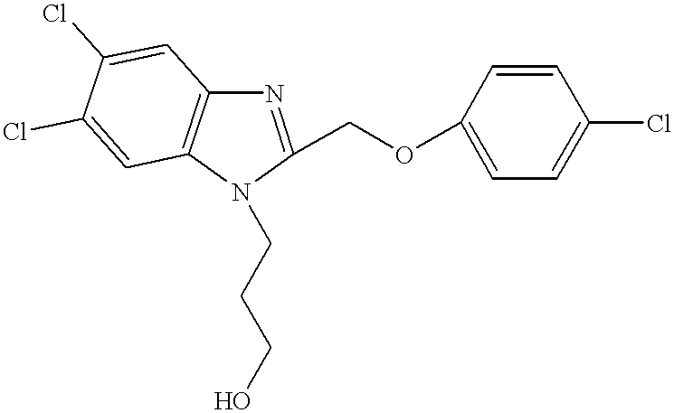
N1(CCCO)C(COC2=CC=C(Cl)C=C2)=NC2=C1C=C(Cl)C(Cl)=C2
